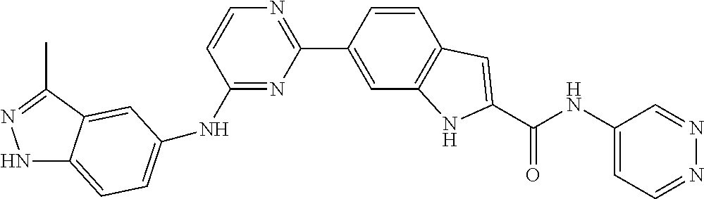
C1(NC2=CC=C3NN=C(C)C3=C2)=NC(C2=CC3=C(C=C2)C=C(C(NC2=CC=NN=C2)=O)N3)=NC=C1
